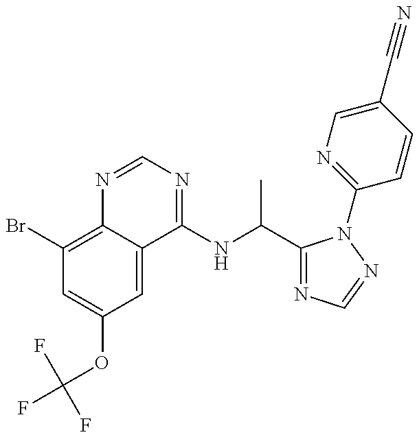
C1(Br)=C2C(=CC(OC(F)(F)F)=C1)C(NC(C)C1=NC=NN1C1=NC=C(C#N)C=C1)=NC=N2
